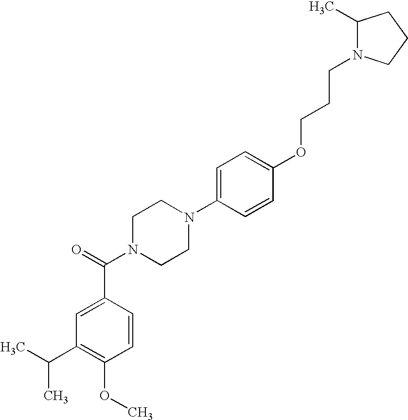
C1(C(C)C)=C(OC)C=CC(C(N2CCN(C3=CC=C(OCCCN4C(C)CCC4)C=C3)CC2)=O)=C1
